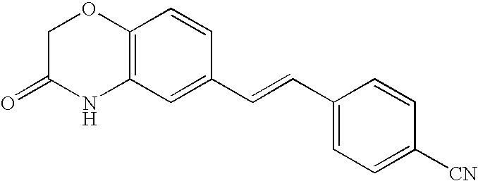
C12=C(C=C(C=CC3=CC=C([CN])C=C3)C=C1)NC(=O)CO2
